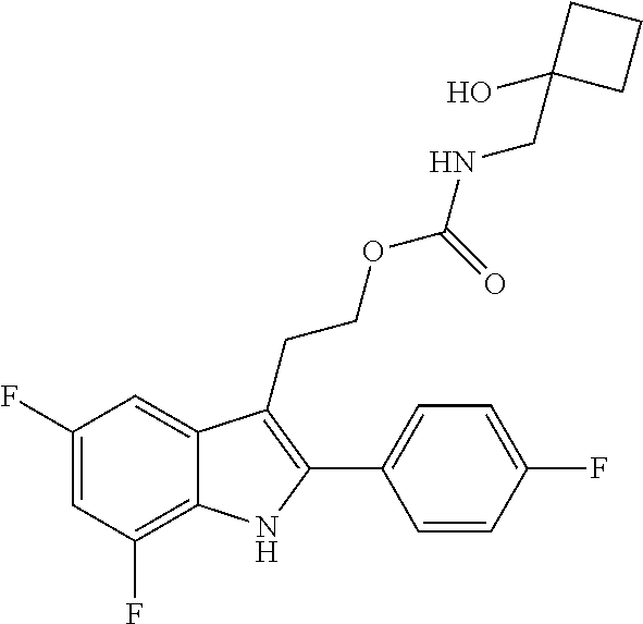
C1(C2=C(CCOC(NCC3(O)CCC3)=O)C3=CC(F)=CC(F)=C3N2)=CC=C(F)C=C1
